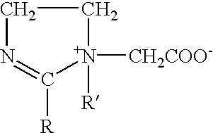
C1N=C([R])[N+]([R])([CH2COO-])C1
